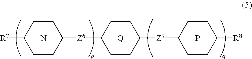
[R7]C1CCC([Z6]C2CCC([Z7]C3CCC([R8])CC3)CC2)CC1.P.[Q].N
